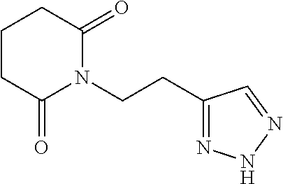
C1CC(=O)N(CCC2=NNN=C2)C(=O)C1
